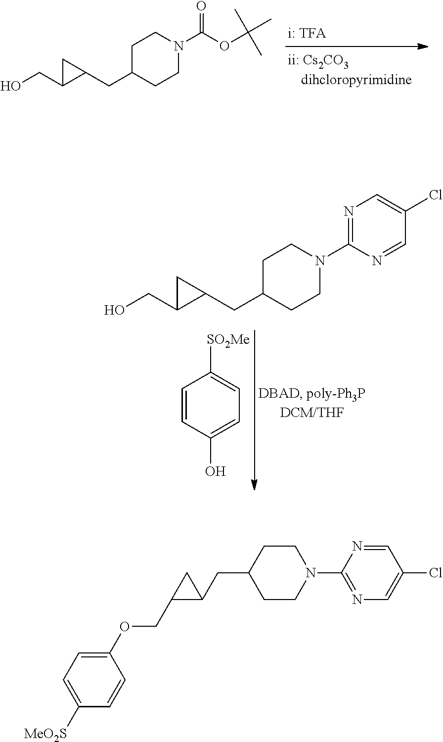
C1C(CC2CC2CO)CCN(C(OC(C)(C)C)=O)C1.C1=CC(O)=CC=C1[SO2Me].C1C(CC2CC2CO)CCN(C2=NC=C(Cl)C=N2)C1.C1=NC(N2CCC(CC3CC3COC3=CC=C([MeO2S])C=C3)CC2)=NC=C1Cl
